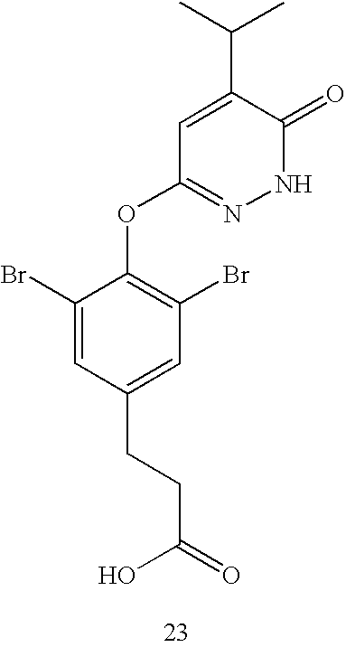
C1(Br)=CC(CCC(=O)O)=CC(Br)=C1OC1=NNC(=O)C(C(C)C)=C1
